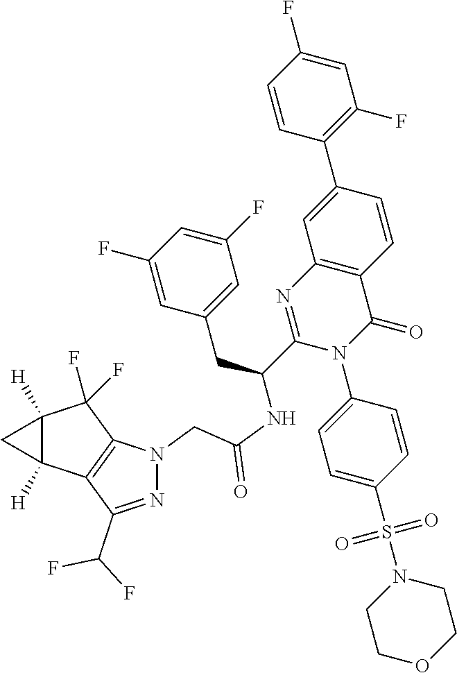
C12([H])C([H])(C3=C(C1(F)F)N(CC(NC(C1=NC4=C(C(=O)N1C1=CC=C(S(N5CCOCC5)(=O)=O)C=C1)C=CC(C1=C(F)C=C(F)C=C1)=C4)CC1=CC(F)=CC(F)=C1)=O)N=C3C(F)F)C2
